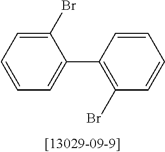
C1(C2=C(Br)C=CC=C2)=CC=CC=C1Br
